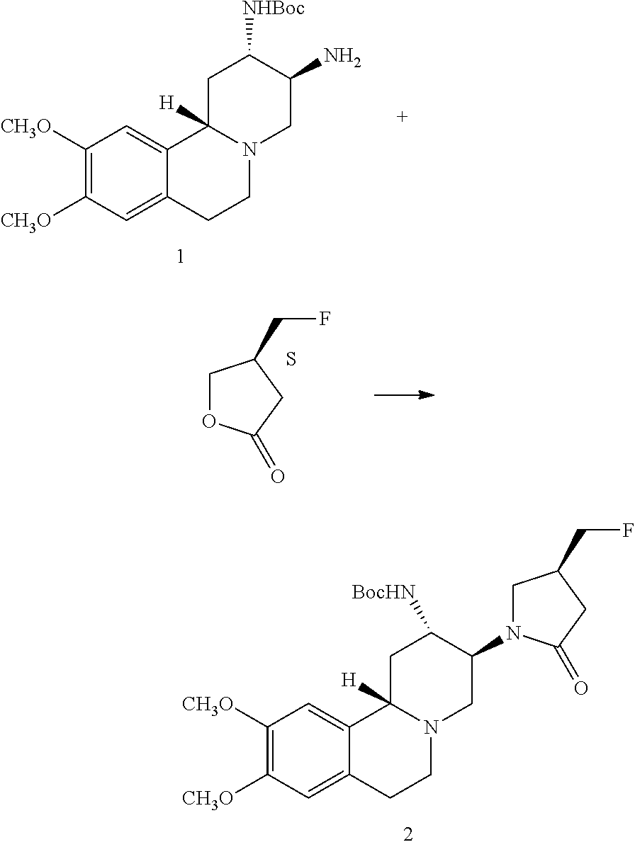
C1([CH3O])=C([CH3O])C=C2C(=C1)C1([H])N(CC2)CC(N2CC(CF)CC2=O)C([BocHN])C1.C1([CH3O])=C([CH3O])C=C2C(=C1)C1([H])N(CC2)CC(N)C([NHBoc])C1.C1OC(=O)CC1CF.S
